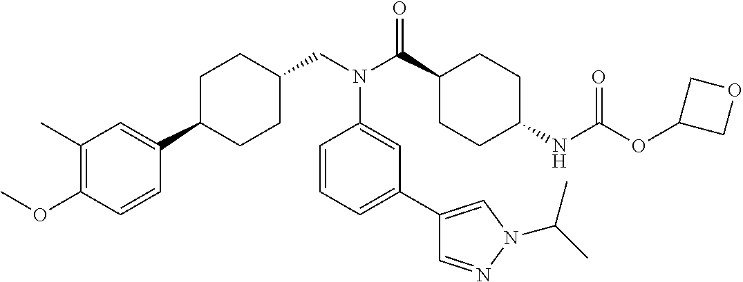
COC1=C(C)C=C(C2CCC(CN(C(C3CCC(NC(OC4COC4)=O)CC3)=O)C3=CC(C4=CN(C(C)C)N=C4)=CC=C3)CC2)C=C1
